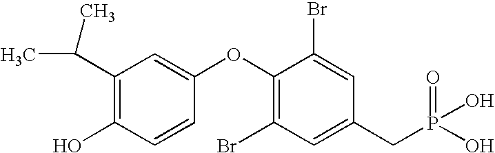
C1(C(C)C)=C(O)C=CC(OC2=C(Br)C=C(CP(O)(O)=O)C=C2Br)=C1
